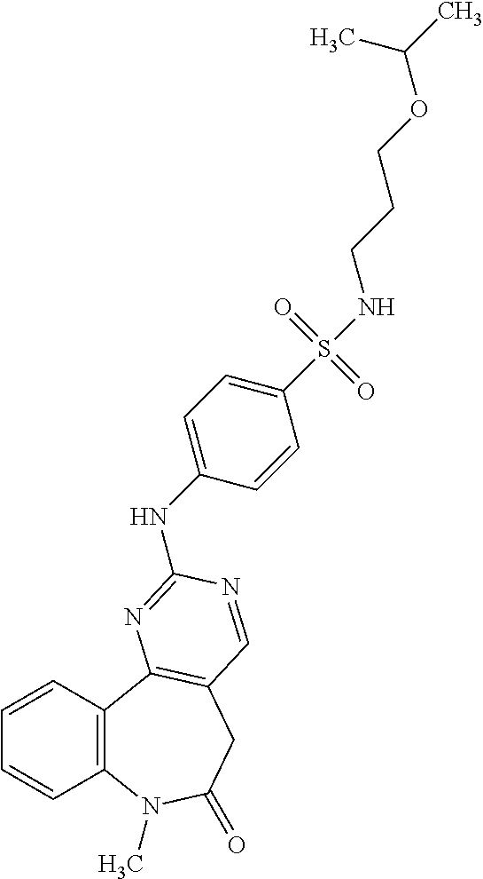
C1=CC2=C(C=C1)C1=C(CC(=O)N2C)C=NC(NC2=CC=C(S(=O)(=O)NCCCOC(C)C)C=C2)=N1
